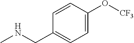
C1=C(O[CF3])C=CC(CNC)=C1
